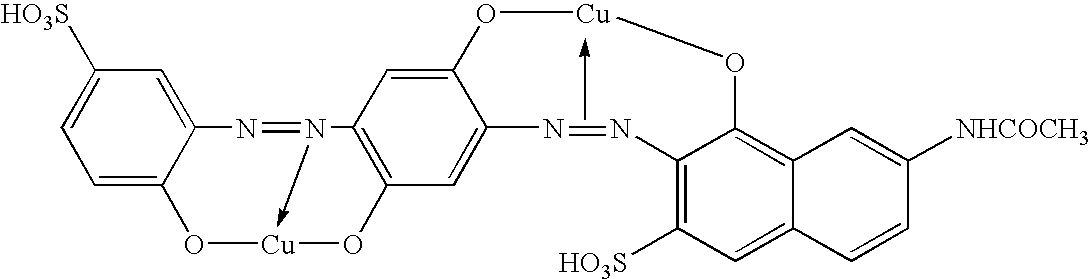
C1=C2C(=CC([HO3S])=C1)N=N1->[Cu](O2)OC2=C1C=C1C(=C2)N=NC2=C([HO3S])C=C3C(=C2O[Cu]O1)C=C([NHCOCH3])C=C3
